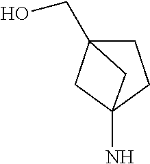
C1C2(CO)CC(N)(C1)C2
